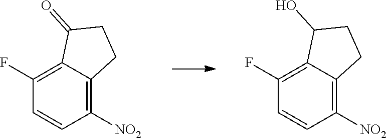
C1(F)=C2C(=C([NO2])C=C1)CCC2O.C1(F)=C2C(=C([NO2])C=C1)CCC2=O
